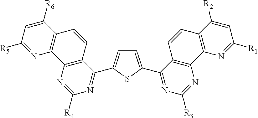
C1=C(C2=NC([R3])=NC3=C2C=CC2=C3N=C([R1])C=C2[R2])SC(C2=NC([R4])=NC3=C2C=CC2=C3N=C([R5])C=C2[R6])=C1
